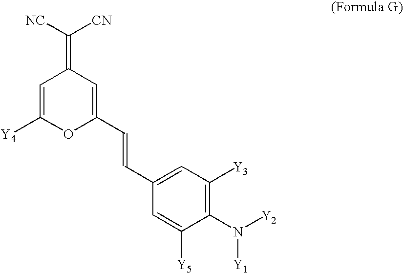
C1=C([Y4])OC(C=CC2=CC([Y3])=C(N([Y2])[Y1])C([Y5])=C2)=CC1=C([CN])[NC]
